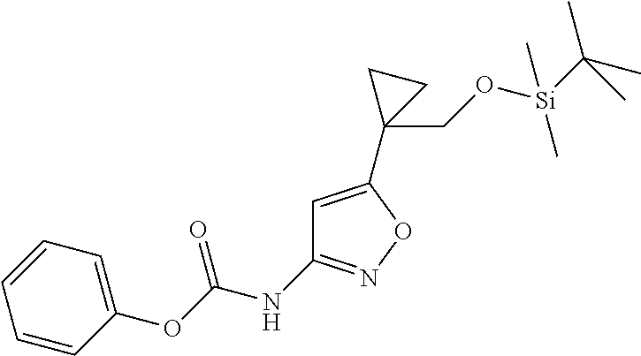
C1=C(C2(CO[Si](C(C)(C)C)(C)C)CC2)ON=C1NC(OC1=CC=CC=C1)=O
